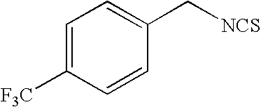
C1=C([F3C])C=CC(C[NCS])=C1
